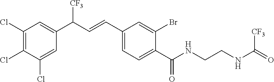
C1(Cl)=C(Cl)C(Cl)=CC(C(C=CC2=CC=C(C(NCCNC(=O)[CF3])=O)C(Br)=C2)[CF3])=C1
